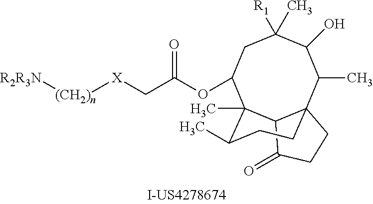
CC1C(O)C([R1])(C)CC(OC(=O)C[X][(CH2)n][R2R3N])C2(C)C(C)CCC13CCC(=O)C23
